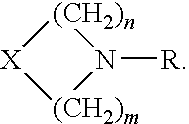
[X]1[(CH2)m]N([R])[(CH2)n]1
